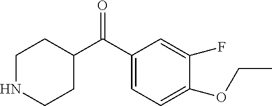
C1NCCC(C(C2=CC=C(OCC)C(F)=C2)=O)C1
